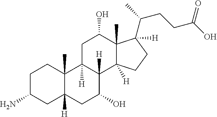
C1C(N)CC2([H])C(C)(C1)C1([H])C([H])(C(O)C2)C2([H])C(C)(C(O)C1)C([H])(C(CCC(O)=O)C)CC2
